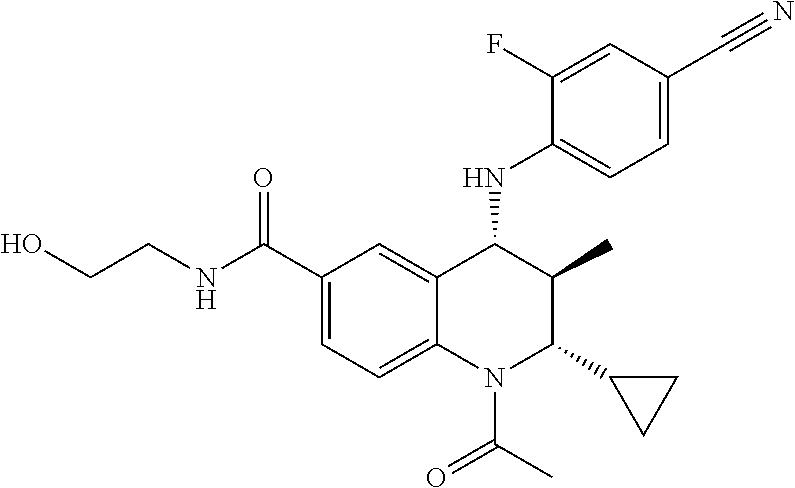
C12=CC(C(NCCO)=O)=CC=C1N(C(C)=O)C(C1CC1)C(C)C2NC1=CC=C(C#N)C=C1F
